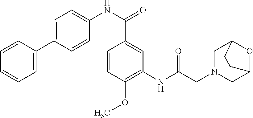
N(C(=O)C1=CC(NC(CN2CC3OC(C2)CC3)=O)=C(OC)C=C1)C1=CC=C(C2=CC=CC=C2)C=C1
